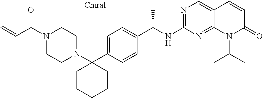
N1=C(NC(C2=CC=C(C3(N4CCN(C(C=C)=O)CC4)CCCCC3)C=C2)C)N=C2C(=C1)C=CC(=O)N2C(C)C
